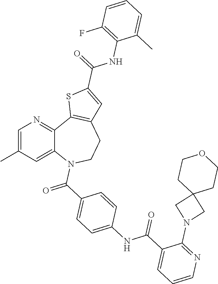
C12=CC(C)=CN=C1C1=C(CCN2C(=O)C2=CC=C(NC(C3=CC=CN=C3N3CC4(C3)CCOCC4)=O)C=C2)C=C(C(NC2=C(F)C=CC=C2C)=O)S1
